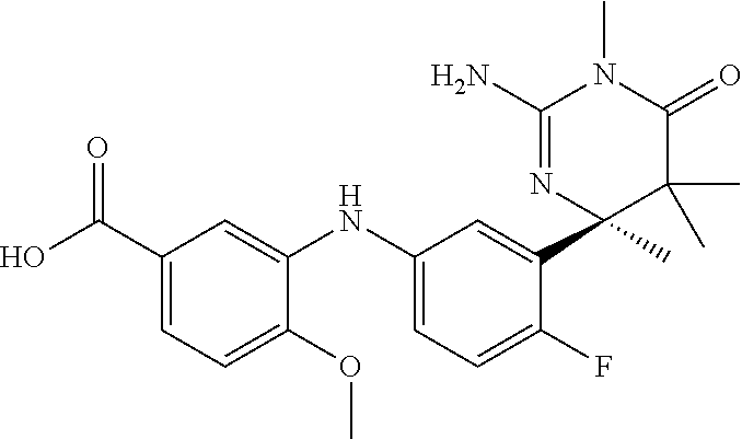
C1(NC2=CC=C(F)C(C3(C)C(C)(C)C(=O)N(C)C(N)=N3)=C2)=CC(C(O)=O)=CC=C1OC
